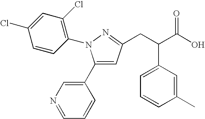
C1(C2=CC(CC(C(O)=O)C3=CC=CC(C)=C3)=NN2C2=C(Cl)C=C(Cl)C=C2)=CN=CC=C1
